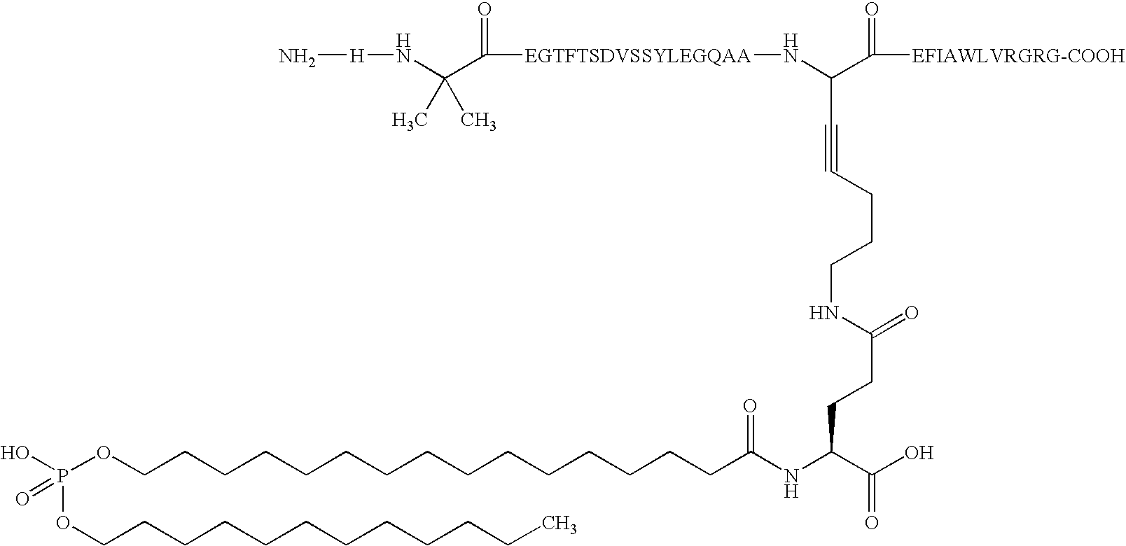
P(OCCCCCCCCCCCCCCCC(NC(C(O)=O)CCC(=O)NCCCC#CC(N[EGTFTSDVSSYLEGQAA]C(=O)C(N[H]N)(C)C)C([EFIAWLVRGRG-COOH])=O)=O)(OCCCCCCCCCCCC)(=O)O
